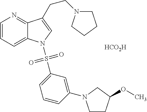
[HCO2H].C1=CC=C2C(=N1)C(CCN1CCCC1)=CN2S(C1=CC=CC(N2CCC(OC)C2)=C1)(=O)=O
